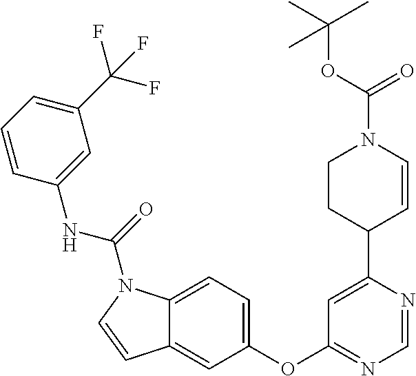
C1=NC(C2C=CN(C(OC(C)(C)C)=O)CC2)=CC(OC2=CC=C3C(=C2)C=CN3C(NC2=CC(C(F)(F)F)=CC=C2)=O)=N1
